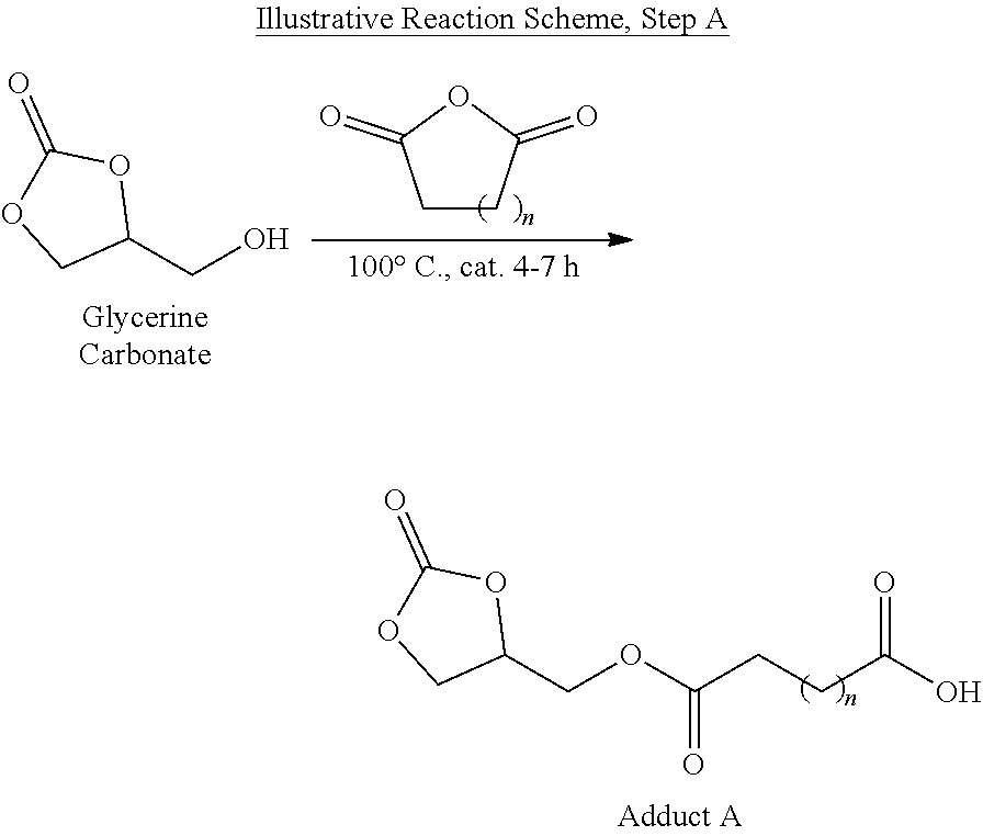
C1CC(=O)OC1=O.C1(CO)OC(=O)OC1.C1(COC(CCC(O)=O)=O)OC(=O)OC1
